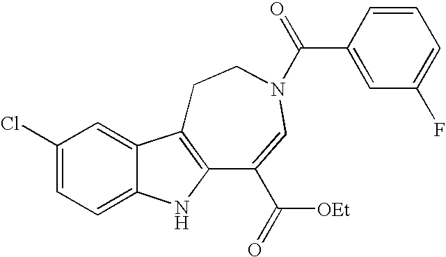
C1(Cl)=CC=C2C(=C1)C1=C(N2)C(C([OEt])=O)=CN(C(C2=CC(F)=CC=C2)=O)CC1
